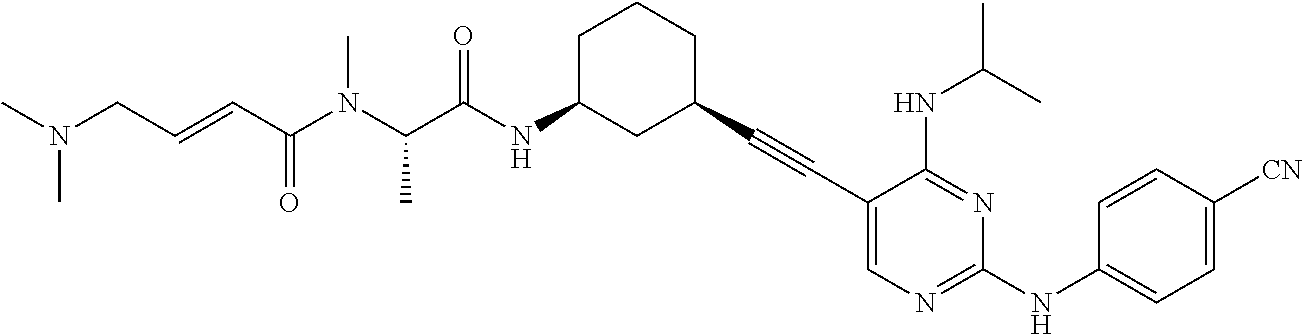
CN(CC=CC(N(C(C(NC1CC(C#CC2=CN=C(NC3=CC=C([CN])C=C3)N=C2NC(C)C)CCC1)=O)C)C)=O)C
